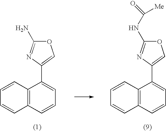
C12=C(C=CC=C1C1=COC(N)=N1)C=CC=C2.C12=C(C=CC=C1C1=COC(NC([Me])=O)=N1)C=CC=C2
